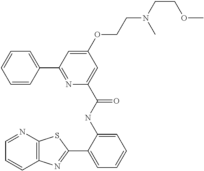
C1=NC2=C(C=C1)N=C(C1=CC=CC=C1NC(=O)C1=CC(OCCN(CCOC)C)=CC(C3=CC=CC=C3)=N1)S2
